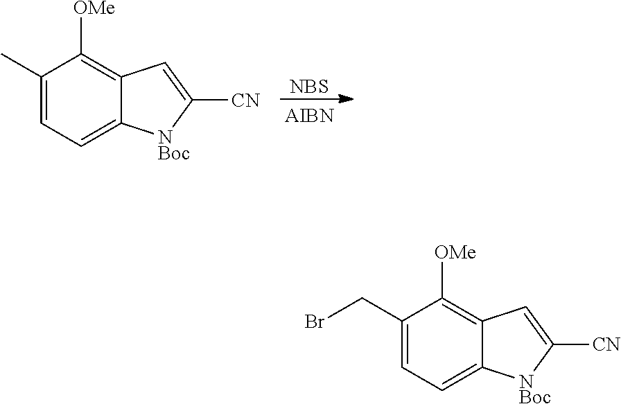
[NBS].C1(C)=CC=C2C(=C1[OMe])C=C([CN])[NBoc]2.C1(CBr)=CC=C2C(=C1[OMe])C=C([CN])[NBoc]2
